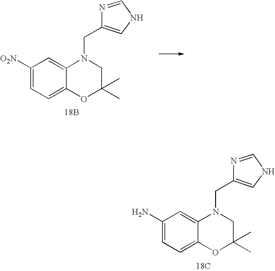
C1(N)=CC=C2C(=C1)N(CC1=CNC=N1)CC(C)(C)O2.[18C].C1([O2N])=CC=C2C(=C1)N(CC1=CNC=N1)CC(C)(C)O2.[18B]
